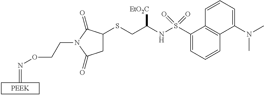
C=NOCCN1C(=O)CC(SCC([EtO2C])NS(C2=CC=CC3=C2C=CC=C3N(C)C)(=O)=O)C1=O
